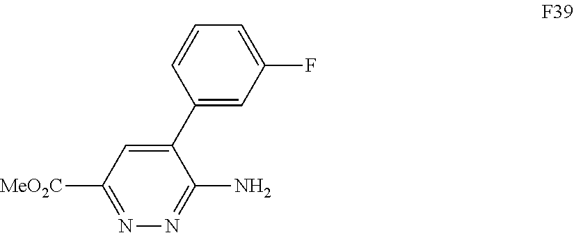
C1=C(C2=CC(F)=CC=C2)C(N)=NN=C1[MeO2C]
